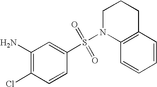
N1(S(C2=CC(N)=C(Cl)C=C2)(=O)=O)C2=C(CCC1)C=CC=C2
